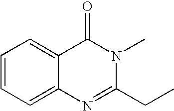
C1=CC=C2C(=C1)C(=O)N(C)C(CC)=N2
